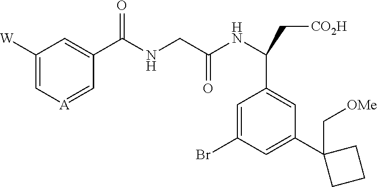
C1([W])=C[A]=CC(C(NCC(NC(C[CO2H])C2=CC(C3(C[OMe])CCC3)=CC(Br)=C2)=O)=O)=C1
